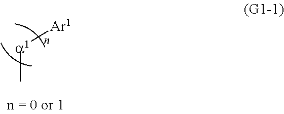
[a1]([Ar1])C
